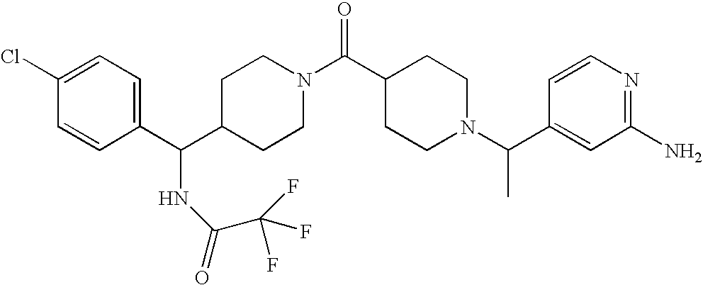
C1(Cl)=CC=C(C(C2CCN(C(C3CCN(C(C)C4=CC(N)=NC=C4)CC3)=O)CC2)NC(C(F)(F)F)=O)C=C1
